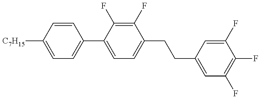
C1=C([C7H15])C=CC(C2=CC=C(CCC3=CC(F)=C(F)C(F)=C3)C(F)=C2F)=C1
